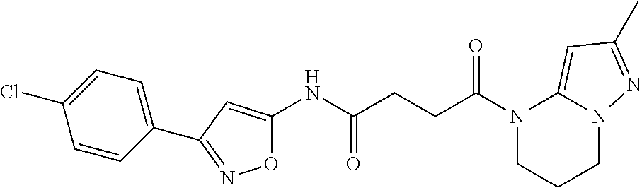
O1C(NC(CCC(N2CCCN3C2=CC(C)=N3)=O)=O)=CC(C2=CC=C(Cl)C=C2)=N1
